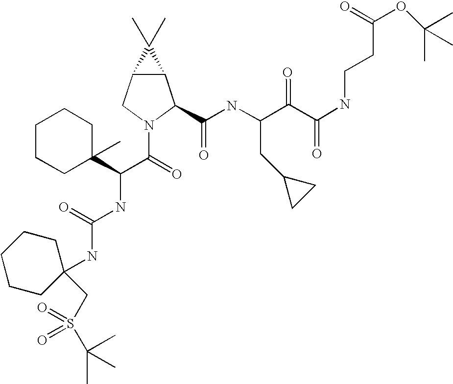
C12C(CN(C(=O)C(NC(NC3(CS(C(C)(C)C)(=O)=O)CCCCC3)=O)C3(C)CCCCC3)C1C(NC(C(C(NCCC(OC(C)(C)C)=O)=O)=O)CC1CC1)=O)C2(C)C
